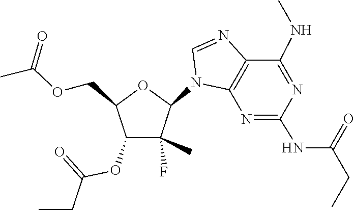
C1=NC2=C(N1C1C(C)(F)C(OC(=O)CC)C(COC(C)=O)O1)N=C(NC(=O)CC)N=C2NC
